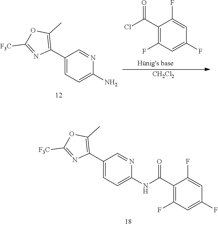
C1(C2=C(C)OC([F3C])=N2)=CC=C(NC(C2=C(F)C=C(F)C=C2F)=O)N=C1.C1(C2=C(C)OC([F3C])=N2)=CC=C(N)N=C1.C1(C(Cl)=O)=C(F)C=C(F)C=C1F.[CH2Cl2]
